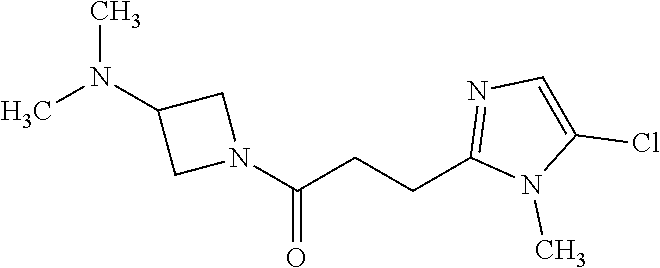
CN(C1CN(C(CCC2=NC=C(Cl)N2C)=O)C1)C
